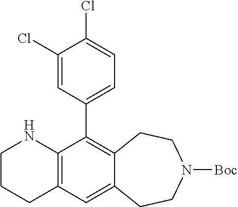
C12=C(C=C3C(=C1C1=CC=C(Cl)C(Cl)=C1)CCN([Boc])CC3)CCCN2
